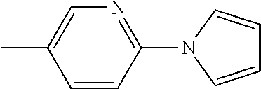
C1=CC(N2C=CC=C2)=NC=C1C
